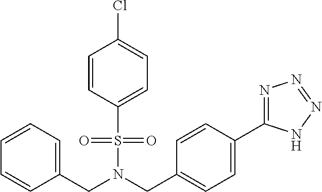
C(N(CC1=CC=C(C2=NN=NN2)C=C1)S(=O)(=O)C1=CC=C(Cl)C=C1)C1=CC=CC=C1
